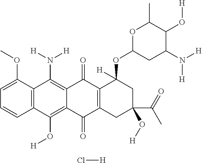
C1=C(OC)C2=C(C=C1)C(O[H])=C1C(=C2N([H])[H])C(=O)C2=C(C1=O)CC(C(C)=O)(O[H])CC2(OC1CC(N([H])[H])C(O[H])C(C)O1)[H].Cl[H]
